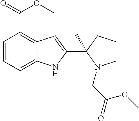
C1=CC=C2C(=C1C(=O)OC)C=C(C1(C)N(CC(=O)OC)CCC1)N2
